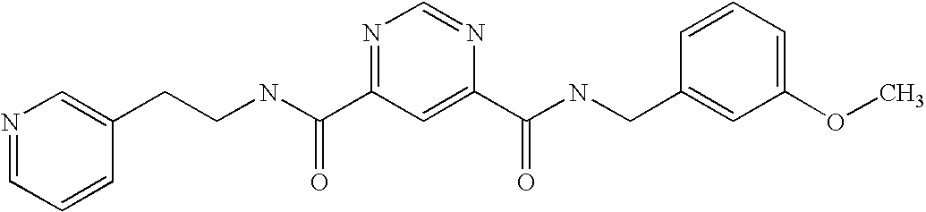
C(NC(=O)C1=NC=NC(C(=O)NCC2=CC(OC)=CC=C2)=C1)CC1=CN=CC=C1
